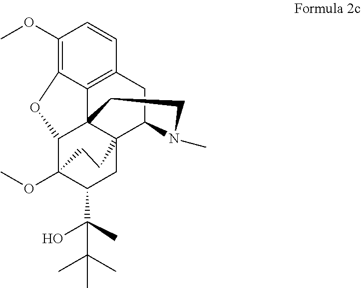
C1(OC)=C2C3=C(C=C1)CC1C45C3(C(C(OC)(C(C(C)(O)C(C)(C)C)C4)CC5)O2)CCN1C
